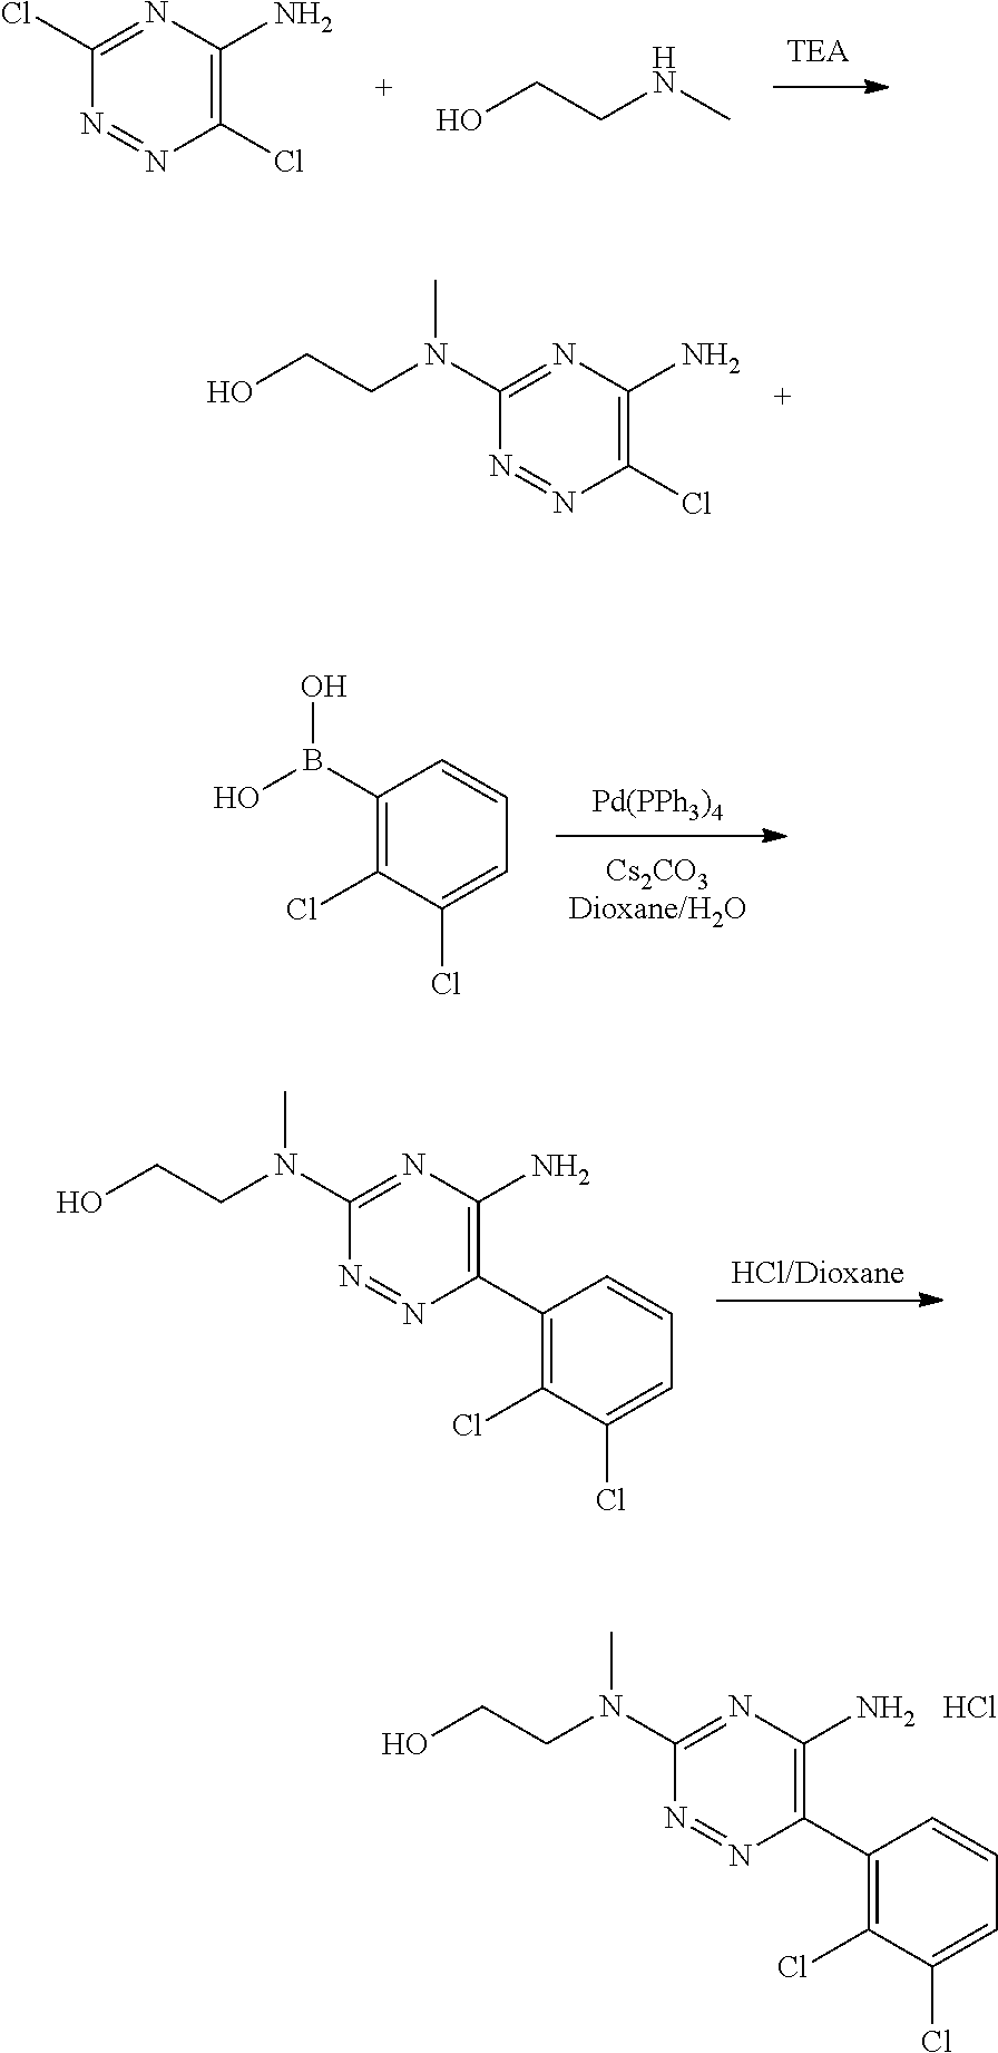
[Pd(PPh3)4].C1(B(O)O)=C(Cl)C(Cl)=CC=C1.N1=NC(Cl)=C(N)N=C1Cl.OCCNC.N1=NC(Cl)=C(N)N=C1N(CCO)C.[HCl/Dioxane].C1(C2=C(N)N=C(N(CCO)C)N=N2)=C(Cl)C(Cl)=CC=C1.C1(C2=C(N)N=C(N(CCO)C)N=N2)=C(Cl)C(Cl)=CC=C1.Cl
